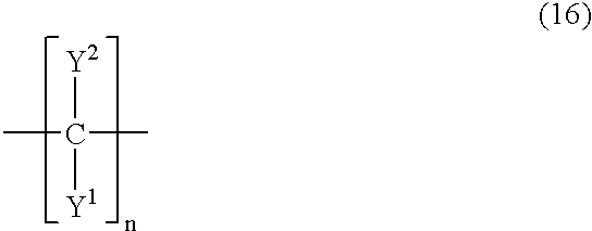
CC(C)([Y2])[Y1]
